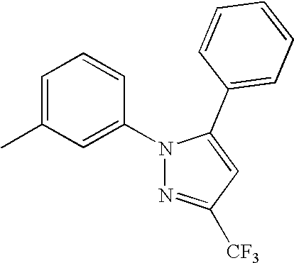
C1=C(C)C=C(N2N=C([CF3])C=C2C2=CC=CC=C2)C=C1
